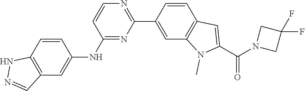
C1(F)(F)CN(C(C2=CC3=C(C=C(C4=NC=CC(NC5=CC6=C(C=C5)NN=C6)=N4)C=C3)N2C)=O)C1
